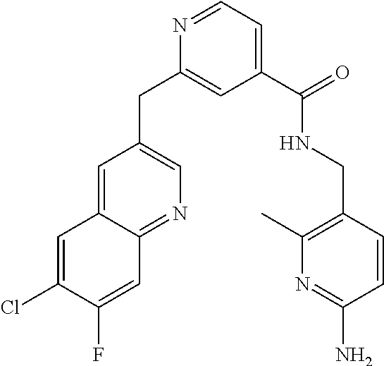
C1=C(Cl)C(F)=CC2=NC=C(CC3=CC(C(NCC4=C(C)N=C(N)C=C4)=O)=CC=N3)C=C12
